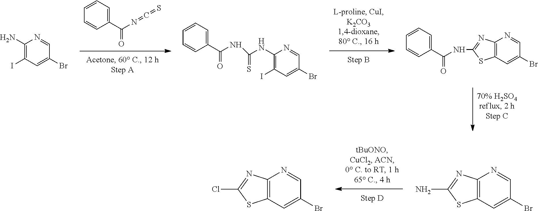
C12=C(C=C(Br)C=N1)SC(N)=N2.C12=C(C=C(Br)C=N1)SC(Cl)=N2.C(C1=CC=CC=C1)(=O)N=C=S.C12=C(C=C(Br)C=N1)SC(NC(C1=CC=CC=C1)=O)=N2.C1(N)=C(I)C=C(Br)C=N1.C1(NC(NC(C2=CC=CC=C2)=O)=S)=C(I)C=C(Br)C=N1
